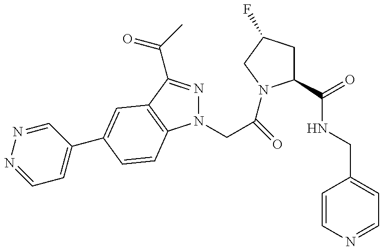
N1(CC(=O)N2C(C(=O)NCC3=CC=NC=C3)CC(F)C2)N=C(C(C)=O)C2=C1C=CC(C1=CC=NN=C1)=C2
